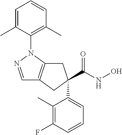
C1=NN(C2=C(C)C=CC=C2C)C2=C1CC(C(NO)=O)(C1=CC=CC(F)=C1C)C2
